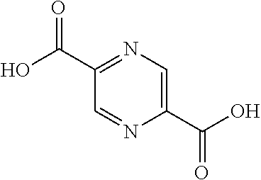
C1(C(O)=O)=CN=C(C(O)=O)C=N1
